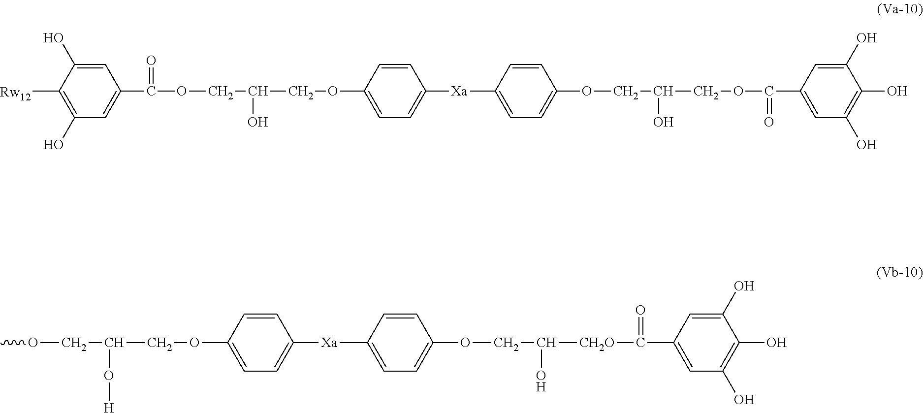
C1([Rw12])=C(O)C=C(C(=O)OCC(COC2=CC=C([Xa]C3=CC=C(OCC(COC(=O)C4=CC(O)=C(O)C(O)=C4)O)C=C3)C=C2)O)C=C1O.COCC(COC1=CC=C([Xa]C2=CC=C(OCC([CH2O]C(C3=CC(O)=C(O)C(O)=C3)=O)O)C=C2)C=C1)O[H]
